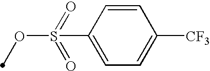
C1=CC(S(OC)(=O)=O)=CC=C1[CF3]
